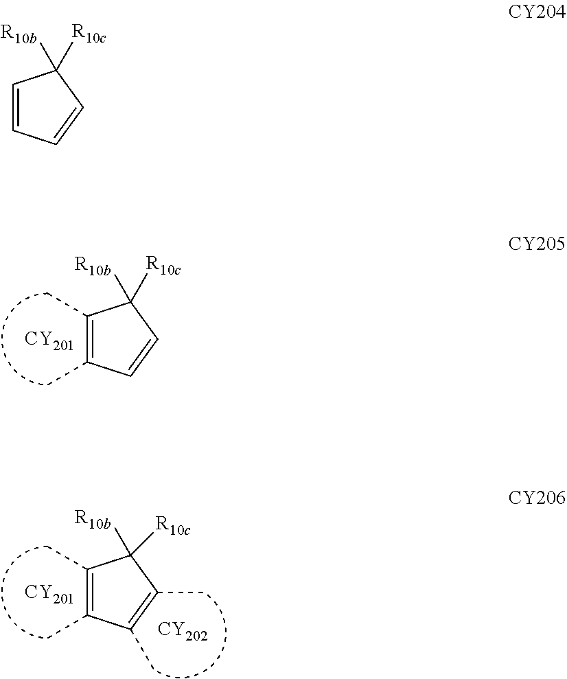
C1(C)=C(C)C=CC1([R10c])[R10b].[CY201].C1(C)=C(C)C(C)=C(C)C1([R10b])[R10c].[CY201].[CY202].C1=CC=CC1([R10c])[R10b]
